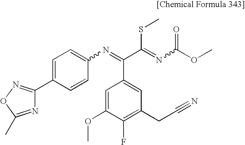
C1=C(C2=NOC(C)=N2)C=CC(N=C(C(=NC(OC)=O)SC)C2=CC(CC#N)=C(F)C(OC)=C2)=C1
